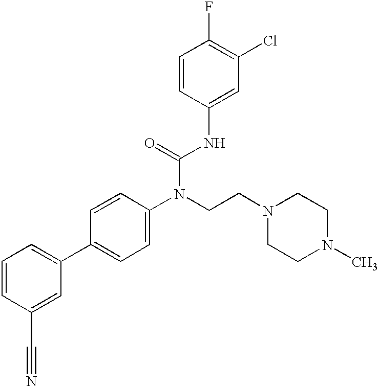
C1=CC(C#N)=CC(C2=CC=C(N(CCN3CCN(C)CC3)C(=O)NC3=CC(Cl)=C(F)C=C3)C=C2)=C1
